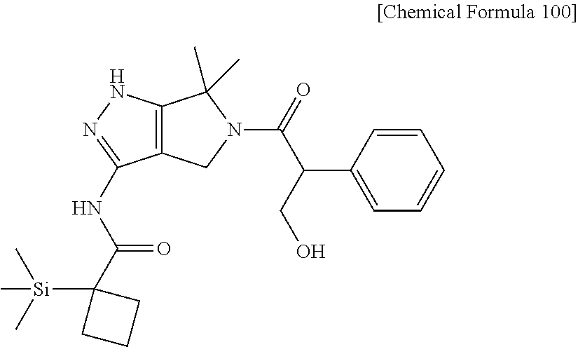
C12=C(NN=C1NC(C1([Si](C)(C)C)CCC1)=O)C(C)(C)N(C(C(C1=CC=CC=C1)CO)=O)C2
